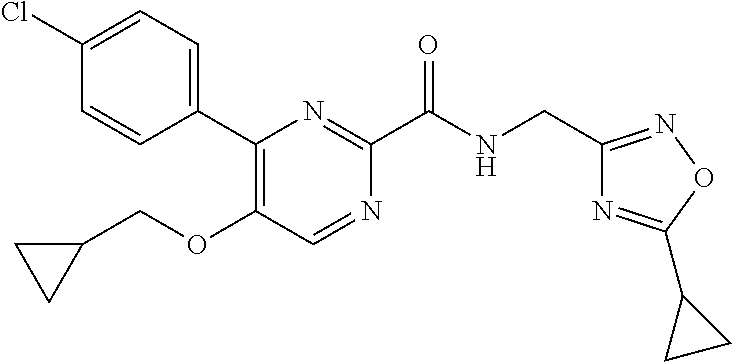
C1(Cl)=CC=C(C2=C(OCC3CC3)C=NC(C(NCC3=NOC(C4CC4)=N3)=O)=N2)C=C1
